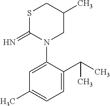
S1C(=N)N(C2=CC(C)=CC=C2C(C)C)CC(C)C1
